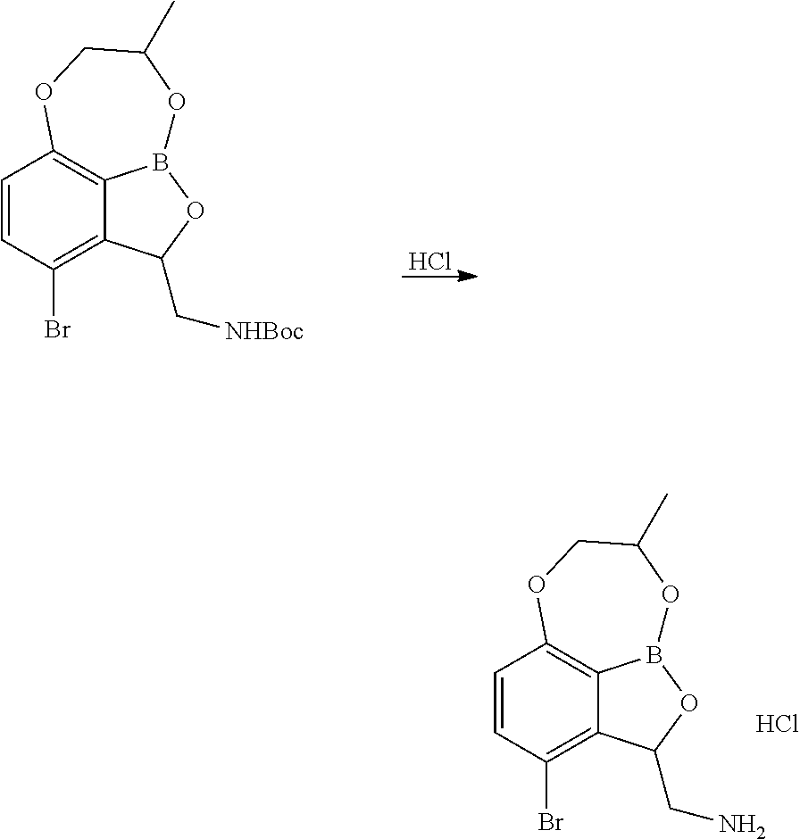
C1=CC(Br)=C2C3=C1OCC(C)OB3OC2CN.Cl.C1=CC(Br)=C2C3=C1OCC(C)OB3OC2C[NHBoc].Cl
